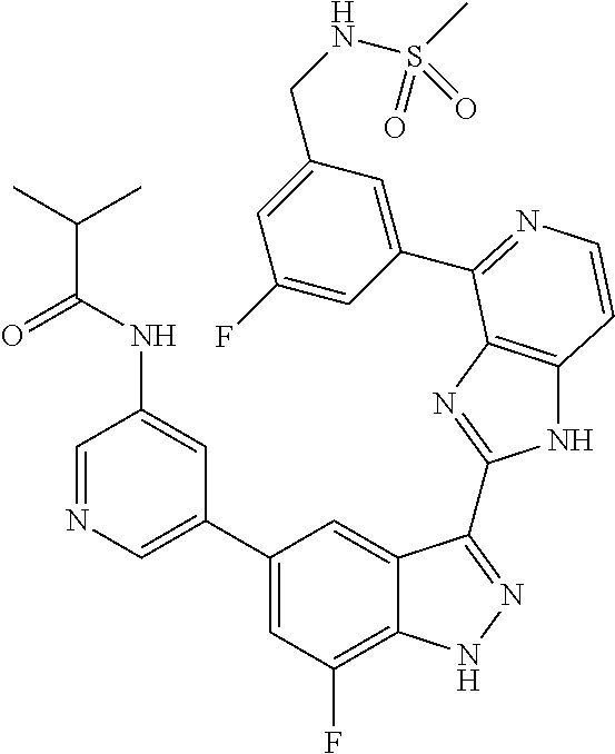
C1=C(C2=CC(F)=C3C(=C2)C(C2=NC4=C(N2)C=CN=C4C2=CC(CNS(C)(=O)=O)=CC(F)=C2)=NN3)C=C(NC(=O)C(C)C)C=N1
